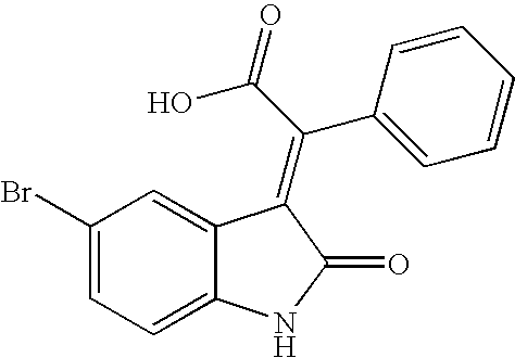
C1=C2C(=CC(Br)=C1)C(=C(C1=CC=CC=C1)C(O)=O)C(=O)N2
